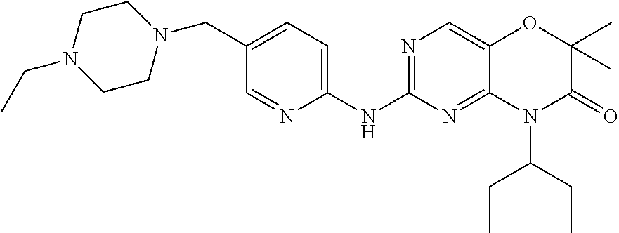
C1(NC2=NC=C3C(=N2)N(C(CC)CC)C(=O)C(C)(C)O3)=CC=C(CN2CCN(CC)CC2)C=N1
